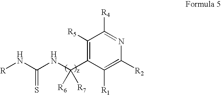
[R]NC(NC(C1=C([R5])C([R4])=NC([R2])=C1[R1])([R6])[R7])=S
